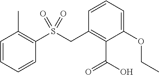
C1=CC=CC(S(CC2=C(C(O)=O)C(OCC)=CC=C2)(=O)=O)=C1C
